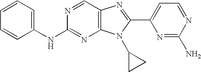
C1=CC=C(NC2=NC3=C(C=N2)N=C(C2=CC=NC(N)=N2)N3C2CC2)C=C1
